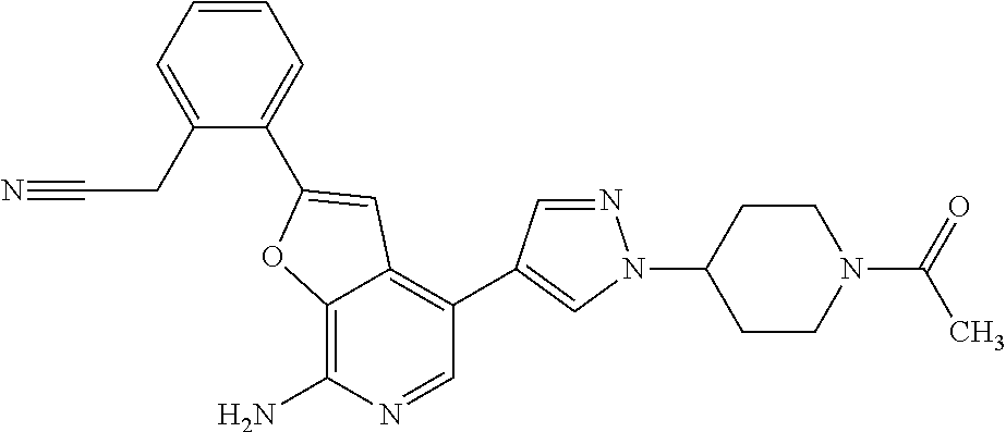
C12=C(N)N=CC(C3=CN(C4CCN(C(=O)C)CC4)N=C3)=C1C=C(C1=CC=CC=C1CC#N)O2
